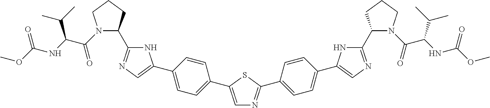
COC(NC(C(N1C(C2=NC=C(C3=CC=C(C4=CN=C(C5=CC=C(C6=CN=C(C7N(C(=O)C(NC(OC)=O)C(C)C)CCC7)N6)C=C5)S4)C=C3)N2)CCC1)=O)C(C)C)=O
